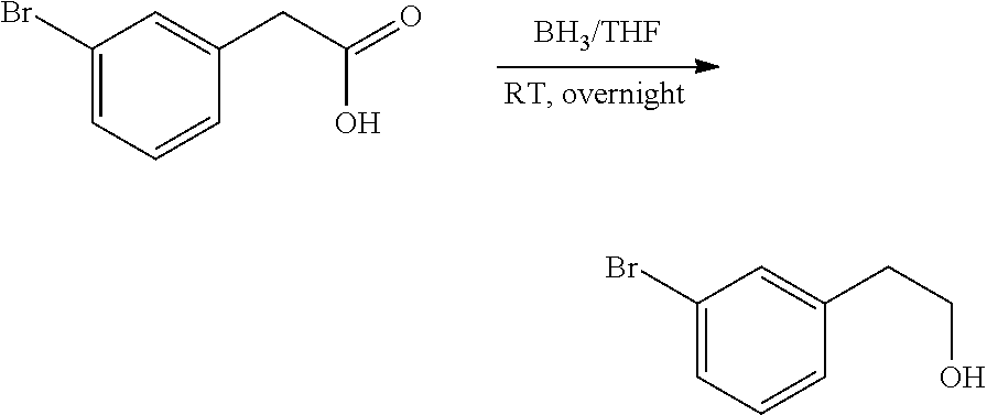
C1(Br)=CC=CC(CC(=O)O)=C1.C1(Br)=CC=CC(CCO)=C1
